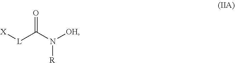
[L](C(N([R])[OH])=O)[X]
